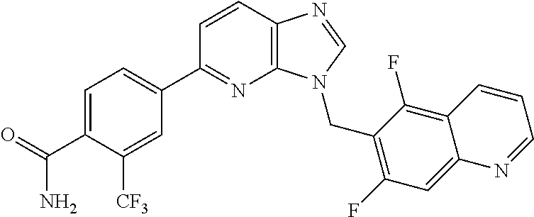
C1(C2=NC3=C(C=C2)N=CN3CC2=C(F)C=C3C(=C2F)C=CC=N3)=CC=C(C(=O)N)C([CF3])=C1
